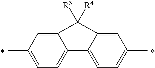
C1(C)=CC=C2C(=C1)C([R3])([R4])C1=CC(C)=CC=C21
